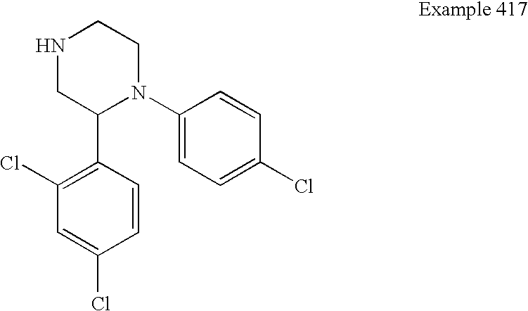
N1CC(C2=C(Cl)C=C(Cl)C=C2)N(C2=CC=C(Cl)C=C2)CC1
